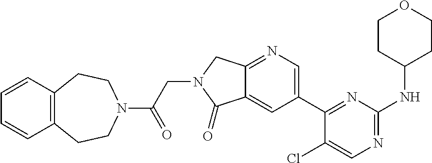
C1(Cl)=CN=C(NC2CCOCC2)N=C1C1=CN=C2C(=C1)C(=O)N(CC(N1CCC3=C(CC1)C=CC=C3)=O)C2
